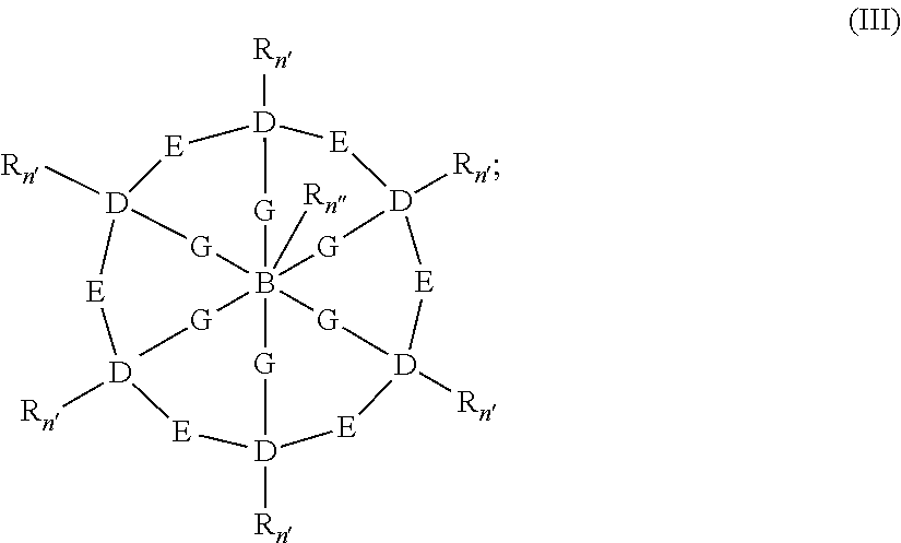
[E]1[D]2([Rn])[E][D]3([Rn])[E][D]4([Rn])[E][D]5([Rn])[E][D]([Rn])([E][D]1[Rn])[G]B([G]C)([Rn])([G]2)([G]5)([G]4)[G]3
